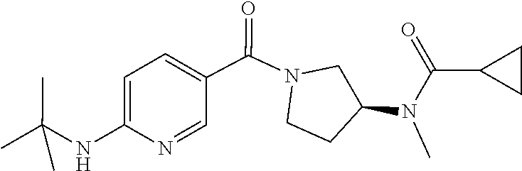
C(N(C1CCN(C(C2=CC=C(NC(C)(C)C)N=C2)=O)C1)C)(=O)C1CC1
